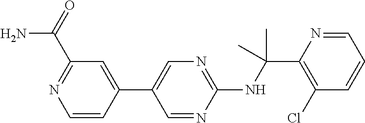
N(C(C1=C(Cl)C=CC=N1)(C)C)C1=NC=C(C2=CC(C(=O)N)=NC=C2)C=N1
